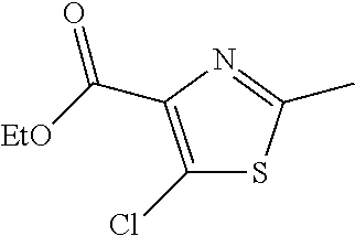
C(C1=C(Cl)SC(C)=N1)([EtO])=O
